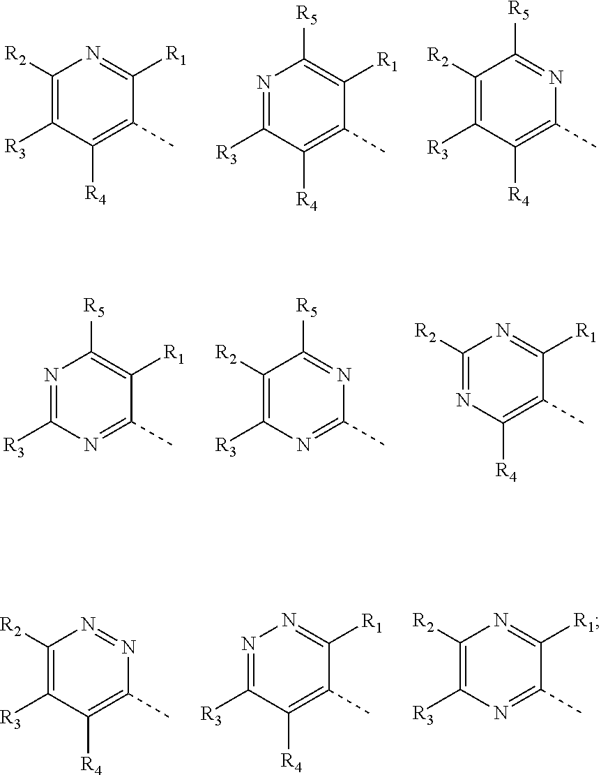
C1(C)=C([R4])C([R3])=C([R2])N=C1[R1].C1(C)=C([R4])C([R3])=NC([R5])=C1[R1].C1([R2])=C([R3])C([R4])=C(C)N=C1[R5].[R3]C1=NC([R5])=C([R1])C(C)=N1.N1=C(C)N=C([R5])C([R2])=C1[R3].C1(C)=C([R4])N=C([R2])N=C1[R1].N1=NC(C)=C([R4])C([R3])=C1[R2].C1(C)=C([R4])C([R3])=NN=C1[R1].C1(C)=NC([R3])=C([R2])N=C1[R1]
